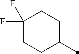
C1CC(C)CCC1(F)F
